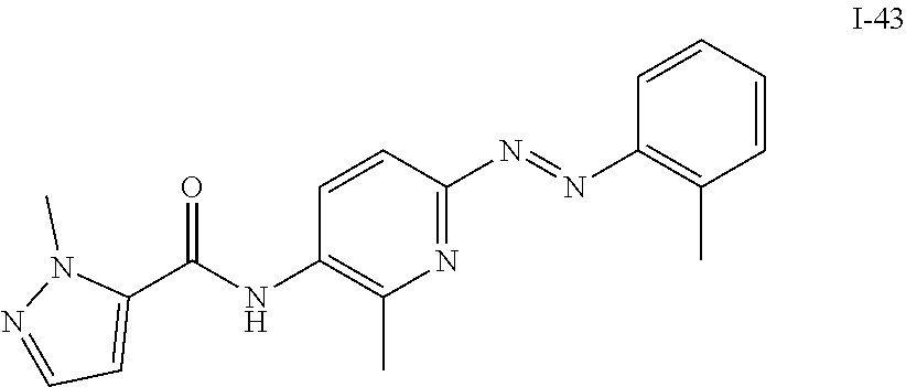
N(C(C1=CC=NN1C)=O)C1=C(C)N=C(N=NC2=C(C)C=CC=C2)C=C1
